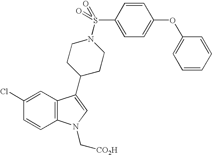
C1(Cl)=CC2=C(C=C1)N(C[CO2H])C=C2C1CCN(S(C2=CC=C(OC3=CC=CC=C3)C=C2)(=O)=O)CC1
